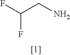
FC(CN)F
